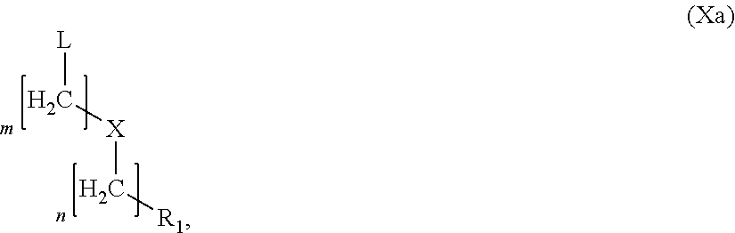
[L]C[X]C[R1]
